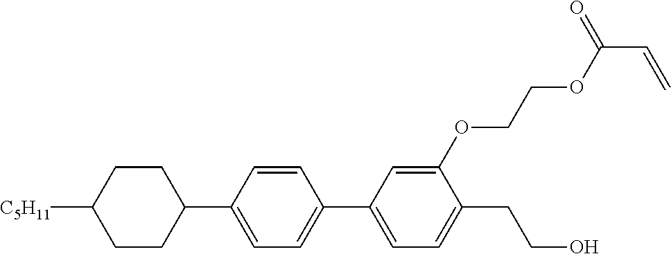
C1CC([C5H11])CCC1C1=CC=C(C2=CC=C(CCO)C(OCCOC(=O)C=C)=C2)C=C1
